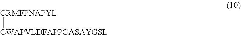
[CRMFPNAPYL][CWAPVLDFAPPGASAYGSL]
